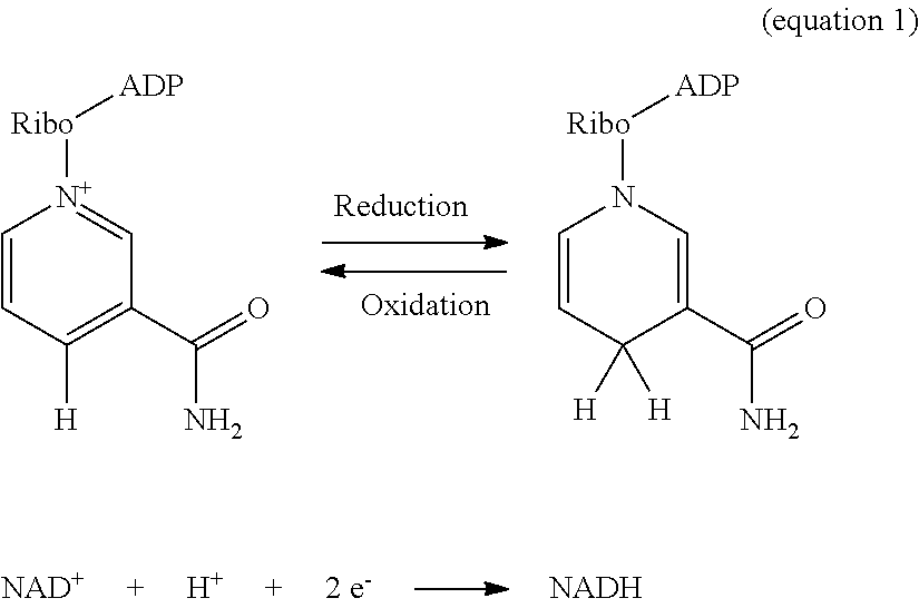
C1=CC([H])=C(C(=O)N)C=[N+]1[Ribo][ADP].C1=CC([H])([H])C(C(=O)N)=CN1[Ribo][ADP].[NAD+].[H].[2 e-].[NADH]
